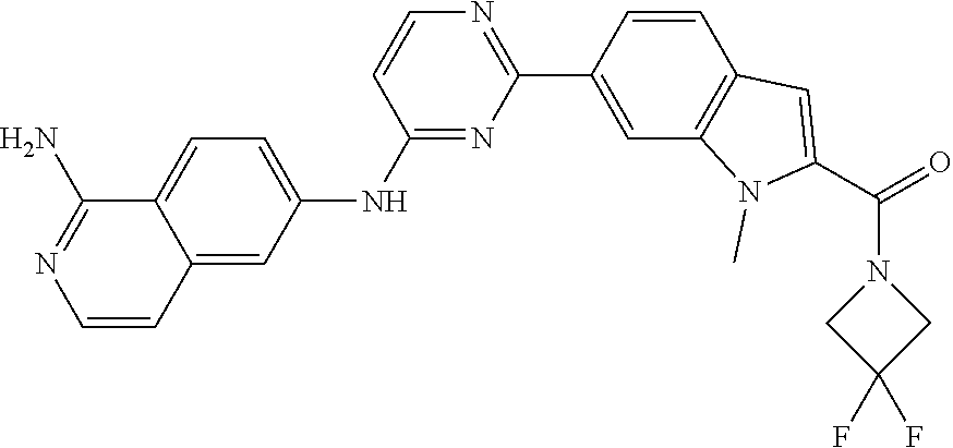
C1(NC2=CC=C3C(=C2)C=CN=C3N)=NC(C2=CC3=C(C=C2)C=C(C(=O)N2CC(F)(F)C2)N3C)=NC=C1
